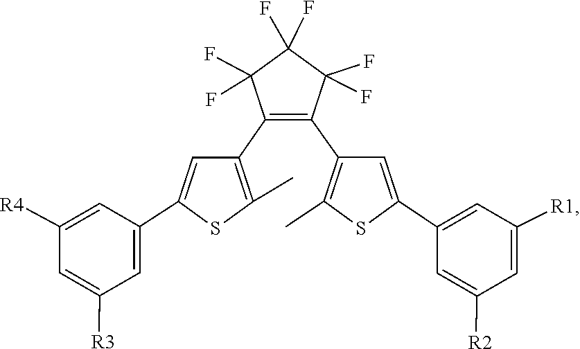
C1([R4])=CC(C2=CC(C3=C(C4=C(C)SC(C5=CC([R1])=CC([R2])=C5)=C4)C(F)(F)C(F)(F)C3(F)F)=C(C)S2)=CC([R3])=C1
